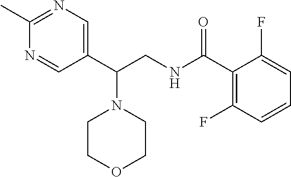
C1(C)=NC=C(C(CNC(C2=C(F)C=CC=C2F)=O)N2CCOCC2)C=N1
